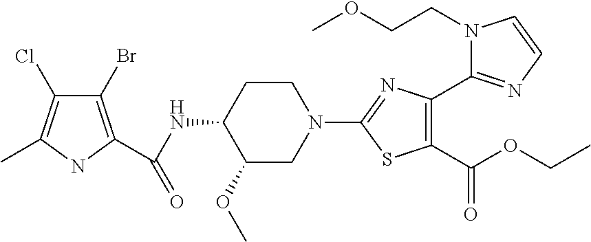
N1(CCOC)C=CN=C1C1=C(C(OCC)=O)SC(N2CCC(NC(=O)C3=C(Br)C(Cl)=C(C)N3)C(OC)C2)=N1
